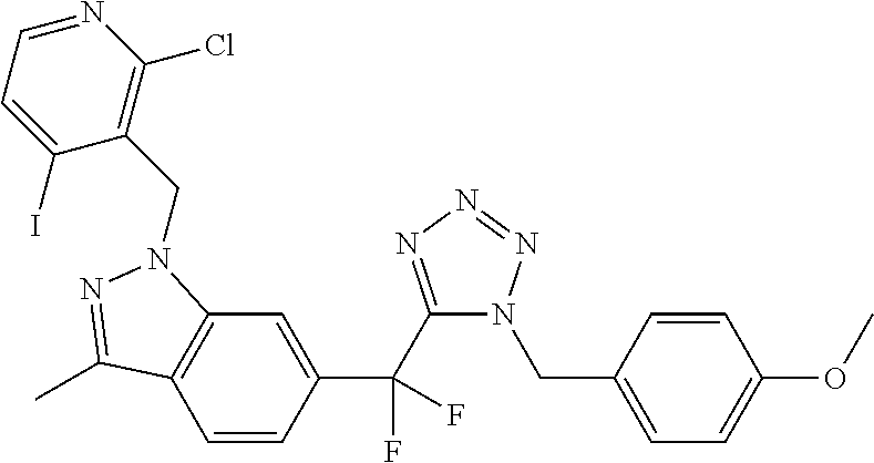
C12=C(C=CC(C(F)(F)C3=NN=NN3CC3=CC=C(OC)C=C3)=C1)C(C)=NN2CC1=C(Cl)N=CC=C1I
